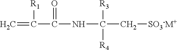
C=C([R1])C(NC(C[SO3-M+])([R3])[R4])=O
